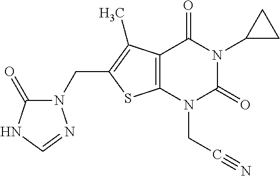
C12=C(N(CC#N)C(=O)N(C3CC3)C1=O)SC(CN1C(=O)NC=N1)=C2C
